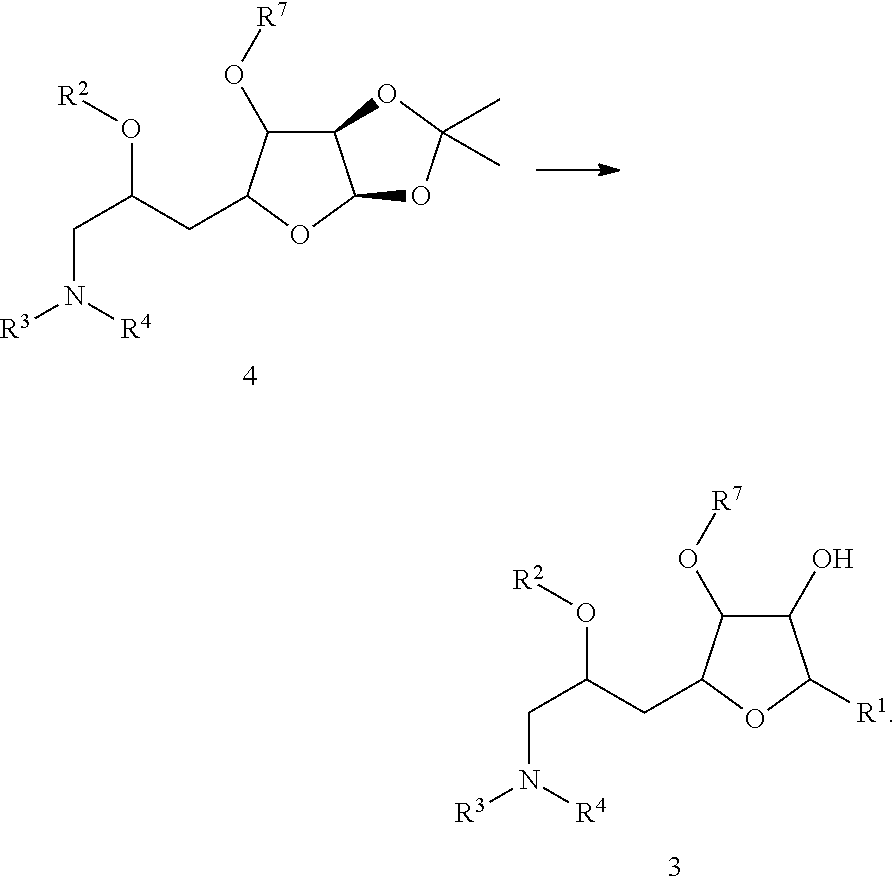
C1(O)C(O[R7])C(CC(CN([R3])[R4])O[R2])OC1[R1].C12C(O[R7])C(CC(CN([R3])[R4])O[R2])OC1OC(C)(C)O2
